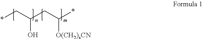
*CC(CC(*)[O(CH2)xCN])O
